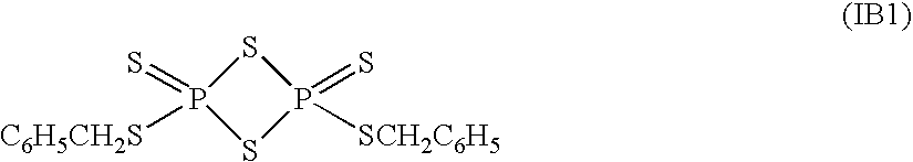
S1P(=S)([C6H5CH2S])SP1(=S)[SCH2C6H5]
